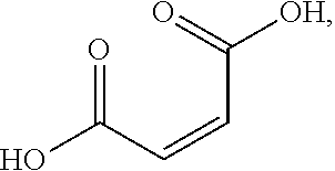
O=C(C=CC(=O)[OH])O
